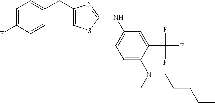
C1(CC2=CC=C(F)C=C2)=CSC(NC2=CC=C(N(CCCCC)C)C(C(F)(F)F)=C2)=N1
